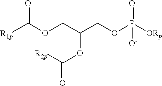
[R1p]C(OCC(COP([ORp])(=O)[O-])OC([R2p])=O)=O
